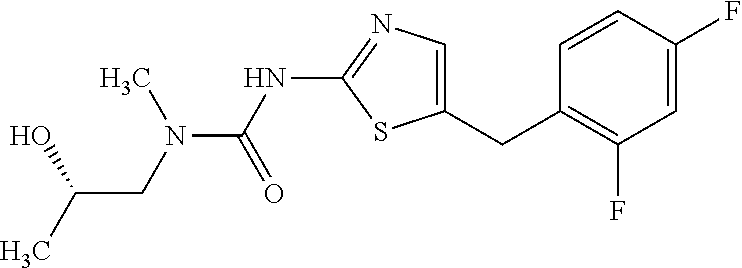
C1=CC(F)=CC(F)=C1CC1=CN=C(NC(=O)N(C)CC(C)O)S1
